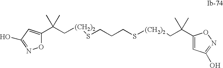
C1(C(C[(CH2)2]SCCCS[(CH2)2]CC(C2=CC(O)=NO2)(C)C)(C)C)=CC(O)=NO1
